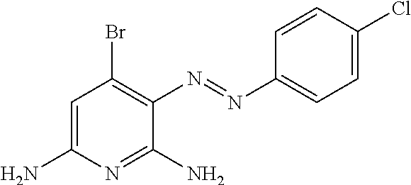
C1=C(N)N=C(N)C(N=NC2=CC=C(Cl)C=C2)=C1Br
